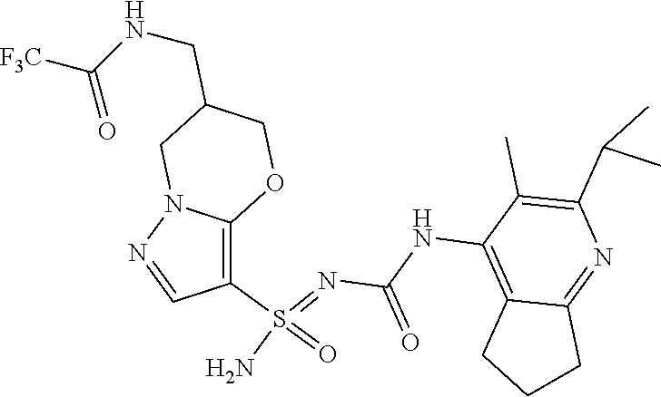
C(NC1=C2C(=NC(C(C)C)=C1C)CCC2)(N=S(N)(=O)C1=C2N(N=C1)CC(CNC([F3C])=O)CO2)=O
